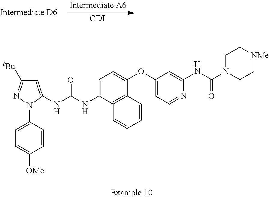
[CDI].C1=C(NC(NC2=CC=C(OC3=CC=NC(NC(=O)N4CC[NMe]CC4)=C3)C3=C2C=CC=C3)=O)N(C2=CC=C([OMe])C=C2)N=C1[tBu]
